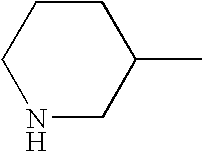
C1CCNCC1C
